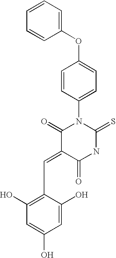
O=C1C(=CC2=C(O)C=C(O)C=C2O)C(=O)NC(=S)N1C1=CC=C(OC2=CC=CC=C2)C=C1
